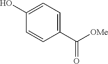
C1(C([OMe])=O)=CC=C(O)C=C1
